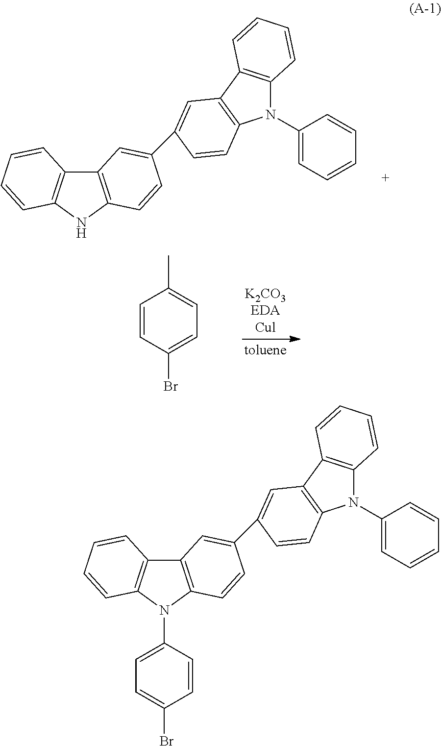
C12=C(NC3=C1C=CC=C3)C=CC(C1=CC3=C(C=C1)N(C1=CC=CC=C1)C1=C3C=CC=C1)=C2.C1=CC(Br)=CC=C1C.C12=C(N(C3=CC=C(Br)C=C3)C3=C1C=CC=C3)C=CC(C1=CC3=C(C=C1)N(C1=CC=CC=C1)C1=C3C=CC=C1)=C2
